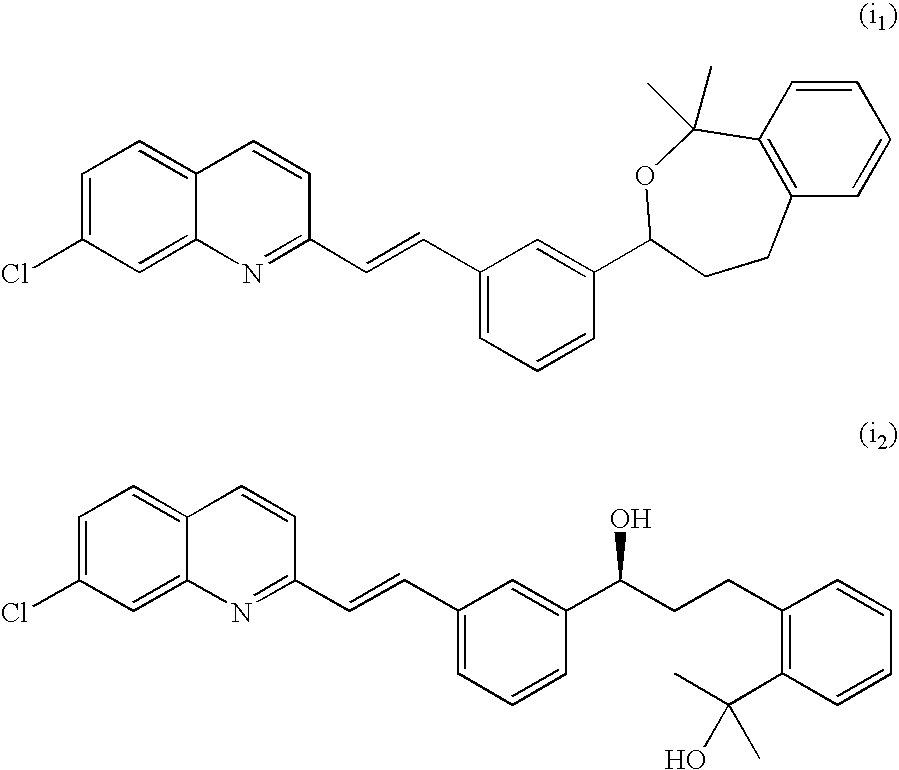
C1=C(Cl)C=C2C(=C1)C=CC(C=CC1=CC=CC(C3OC(C)(C)C4=C(C=CC=C4)CC3)=C1)=N2.C1=C(Cl)C=C2C(=C1)C=CC(C=CC1=CC=CC(C(CCC3=C(C(C)(C)O)C=CC=C3)O)=C1)=N2
